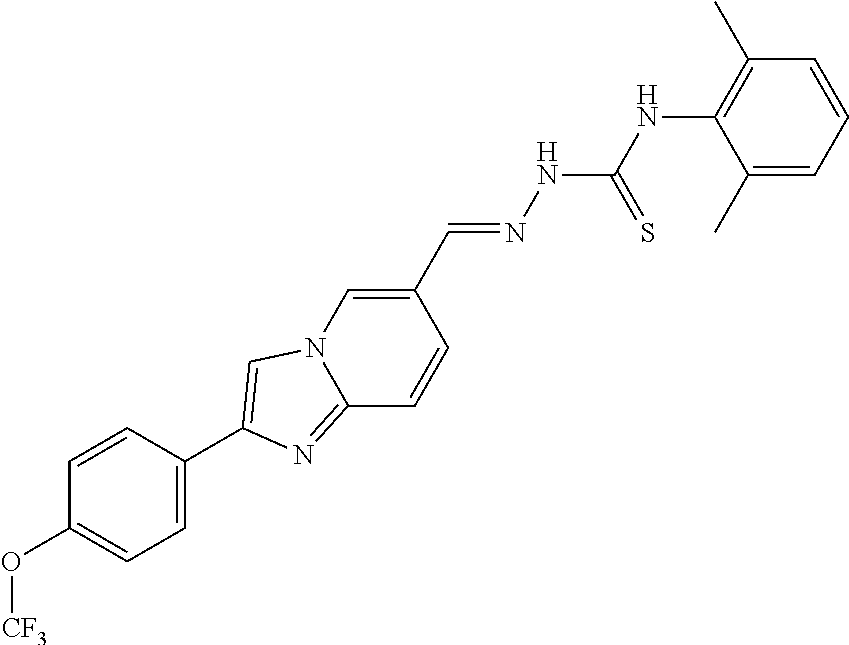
C1=CC(C2=CN3C=C(C=NNC(NC4=C(C)C=CC=C4C)=S)C=CC3=N2)=CC=C1O[CF3]
